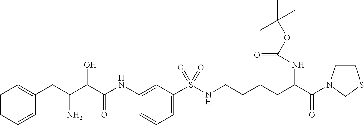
C1=CC=CC(CC(C(C(NC2=CC(S(NCCCCC(C(=O)N3CCSC3)NC(OC(C)(C)C)=O)(=O)=O)=CC=C2)=O)O)N)=C1
